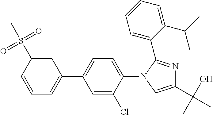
C1(C2=CC=CC(S(C)(=O)=O)=C2)=CC=C(N2C=C(C(O)(C)C)N=C2C2=CC=CC=C2C(C)C)C(Cl)=C1
